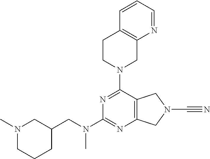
C1CN(C2=NC(N(CC3CN(C)CCC3)C)=NC3=C2CN(C#N)C3)CC2=C1C=CC=N2
